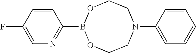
C1=CC(F)=CN=C1B1OCCN(C2=CC=CC=C2)CCO1
